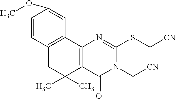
C1=CC2=C(C=C1OC)C1=C(C(C)(C)C2)C(=O)N(C[CN])C(SC[CN])=N1
